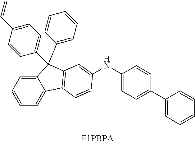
C12=CC=CC=C1C1=C(C2(C2=CC=CC=C2)C2=CC=C(C=C)C=C2)C=C(NC2=CC=C(C3=CC=CC=C3)C=C2)C=C1
